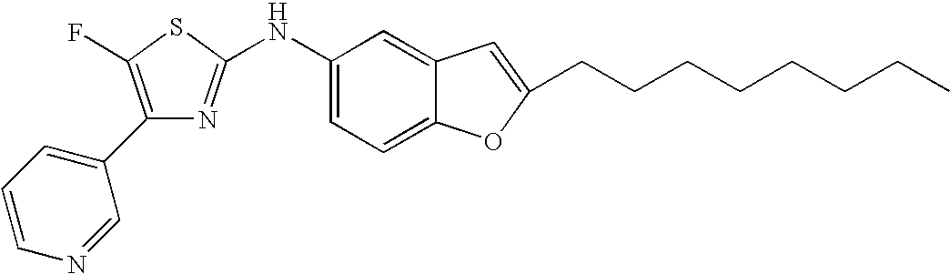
C1(C2=CC=CN=C2)=C(F)SC(NC2=CC=C3C(=C2)C=C(CCCCCCCC)O3)=N1
